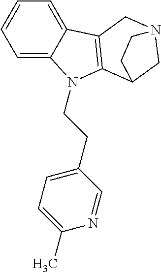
C1=C2C(=CC=C1)C1=C(C3CN(C1)CC3)N2CCC1=CC=C(C)N=C1
